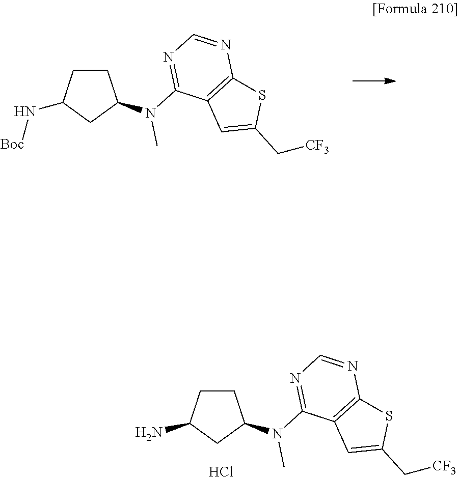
C1CC(N[Boc])CC1N(C1=NC=NC2=C1C=C(C[CF3])S2)C.C1CC(N)CC1N(C1=NC=NC2=C1C=C(C[CF3])S2)C.Cl
